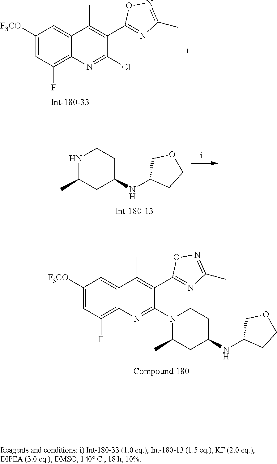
C1=C([F3CO])C=C2C(=C1F)N=C(Cl)C(C1=NC(C)=NO1)=C2C.N1C(C)CC(NC2CCOC2)CC1.C1=C([F3CO])C=C2C(=C1F)N=C(N1C(C)CC(NC3CCOC3)CC1)C(C1=NC(C)=NO1)=C2C
